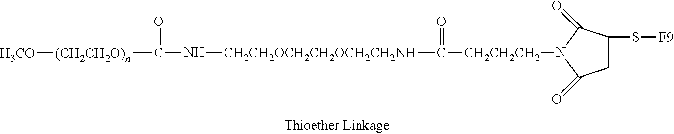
C1(=O)CC(S[F9])C(=O)N1[CH2CH2CH2]C([CH2CH2OCH2CH2OCH2CH2NH]NC([(CH2CH2O)n][H3CO])=O)=O
